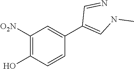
C1([O2N])=C(O)C=CC(C(=CNC)C=N)=C1
